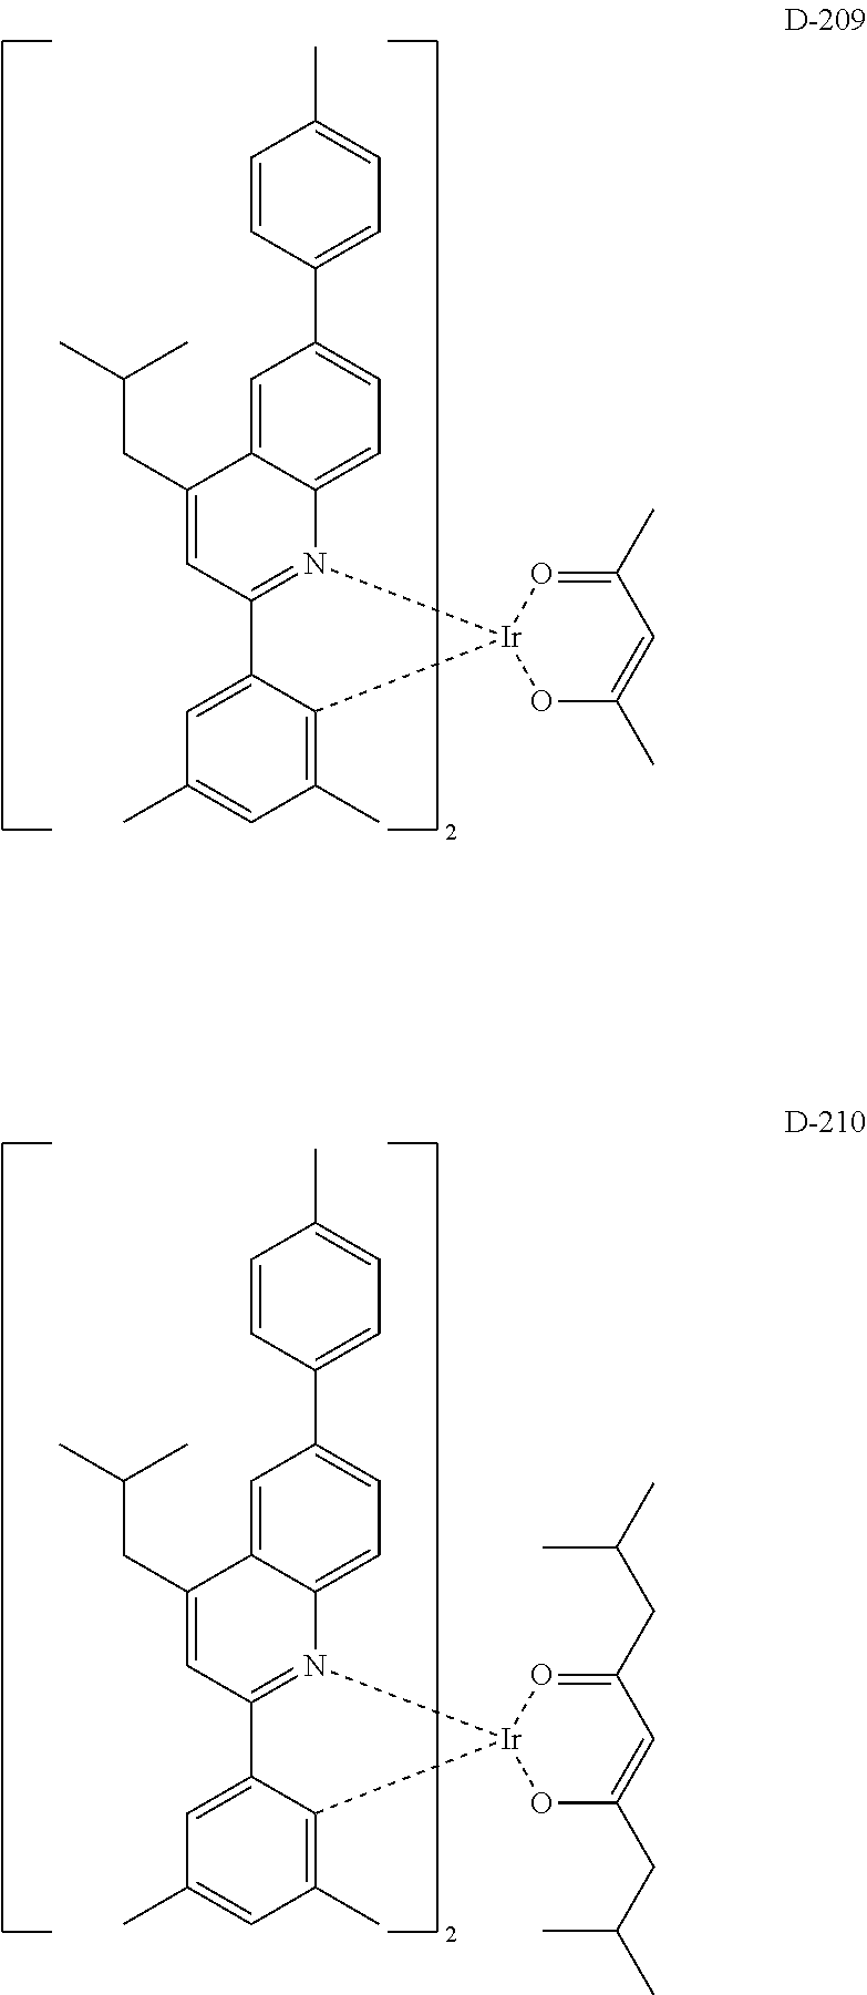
C1(C)=CC(C)=C2C(=C1)C1=N(C3=CC=C(C4=CC=C(C)C=C4)C=C3C(CC(C)C)=C1)[Ir]21O=C(C)C=C(C)O1.C1(C)=CC(C)=C2C(=C1)C1=N(C3=CC=C(C4=CC=C(C)C=C4)C=C3C(CC(C)C)=C1)[Ir]21O=C(CC(C)C)C=C(CC(C)C)O1
